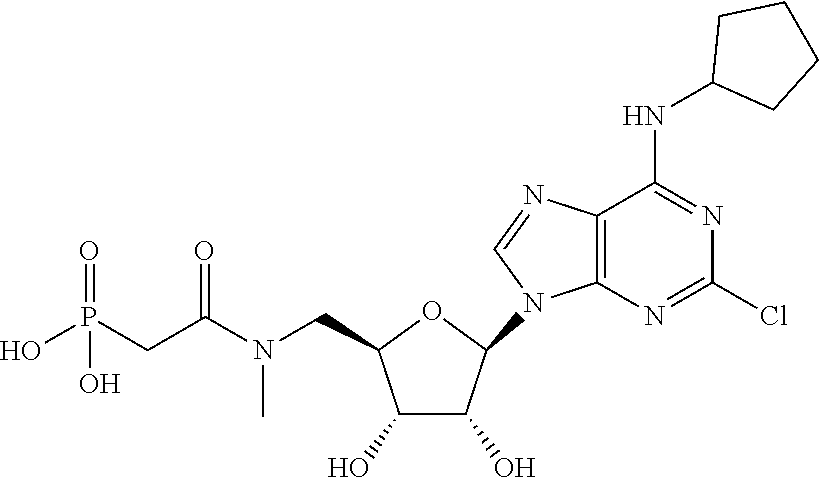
O1C(CN(C(CP(O)(=O)O)=O)C)C(O)C(O)C1N1C=NC2=C1N=C(Cl)N=C2NC1CCCC1
